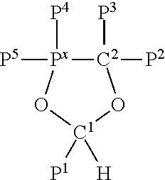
[C2]1([P2])([P3])[Px]([P5])([P4])O[C1]([P1])([H])O1
